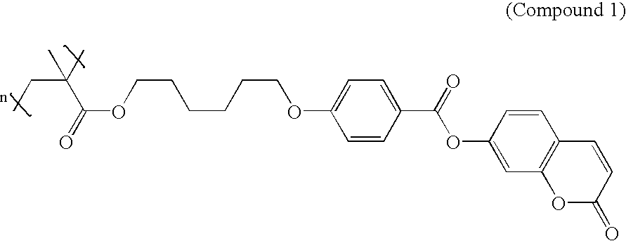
C(OCCCCCCOC1=CC=C(C(OC2=CC3=C(C=C2)C=CC(=O)O3)=O)C=C1)(C(C)(C)CC)=O
